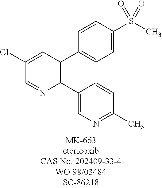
C1(Cl)=CC(C2=CC=C(S(C)(=O)=O)C=C2)=C(C2=CN=C(C)C=C2)N=C1
